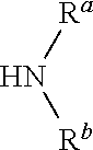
[Ra]N[Rb]
